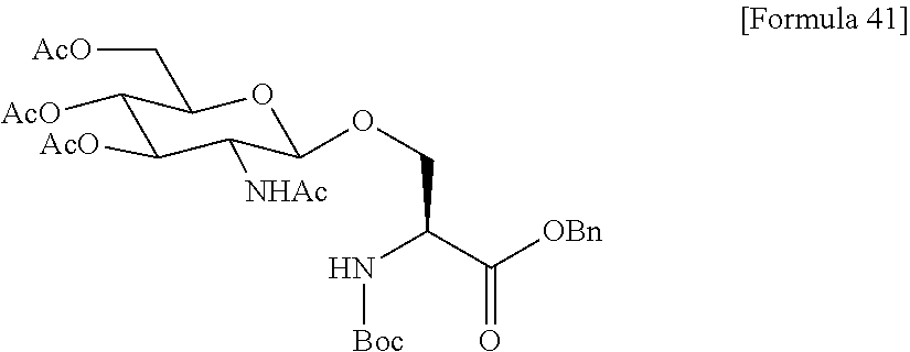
C1([AcO])C([AcO])C([NHAc])C(OCC(N[Boc])C([OBn])=O)OC1C[AcO]
